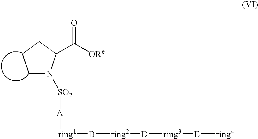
C1N([SO2][A][ring1]B[ring2][D][ring3][E][ring4])C(C([ORe])=O)CC1
